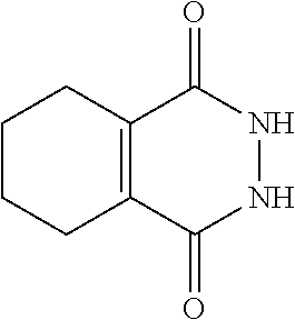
C12=C(C(=O)NNC1=O)CCCC2
